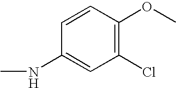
CNC1=CC(Cl)=C(OC)C=C1
